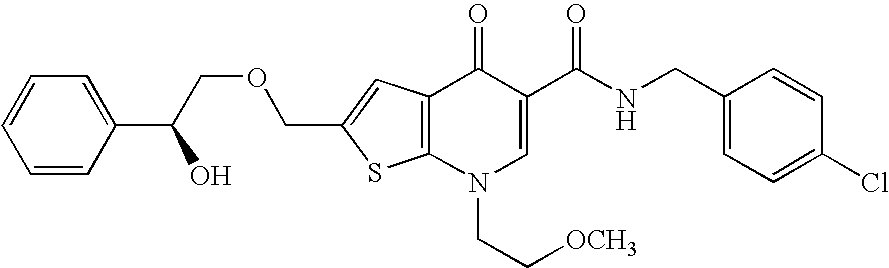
C12=C(N(CC[OCH3])C=C(C(NCC3=CC=C(Cl)C=C3)=O)C1=O)SC(COCC(C1=CC=CC=C1)O)=C2
